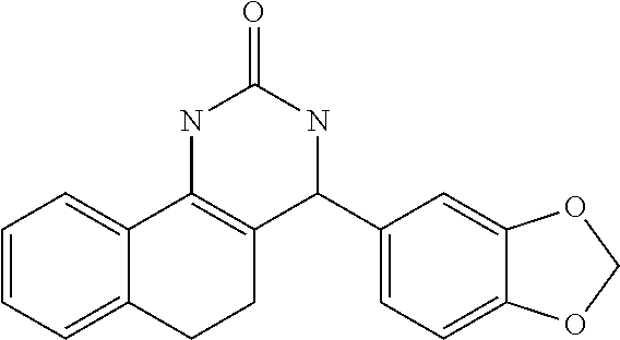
C1=CC=C2C(=C1)C1=C(CC2)C(C2=CC=C3C(=C2)OCO3)NC(=O)N1
